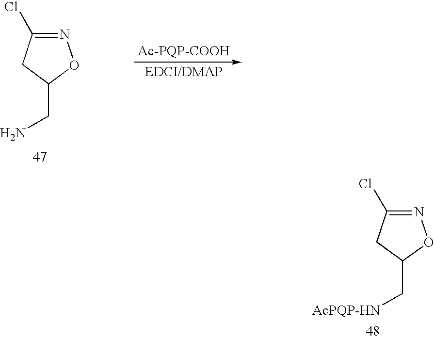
N1=C(Cl)CC(CN)O1.N1=C(Cl)CC(C[AcPQP-HN])O1
